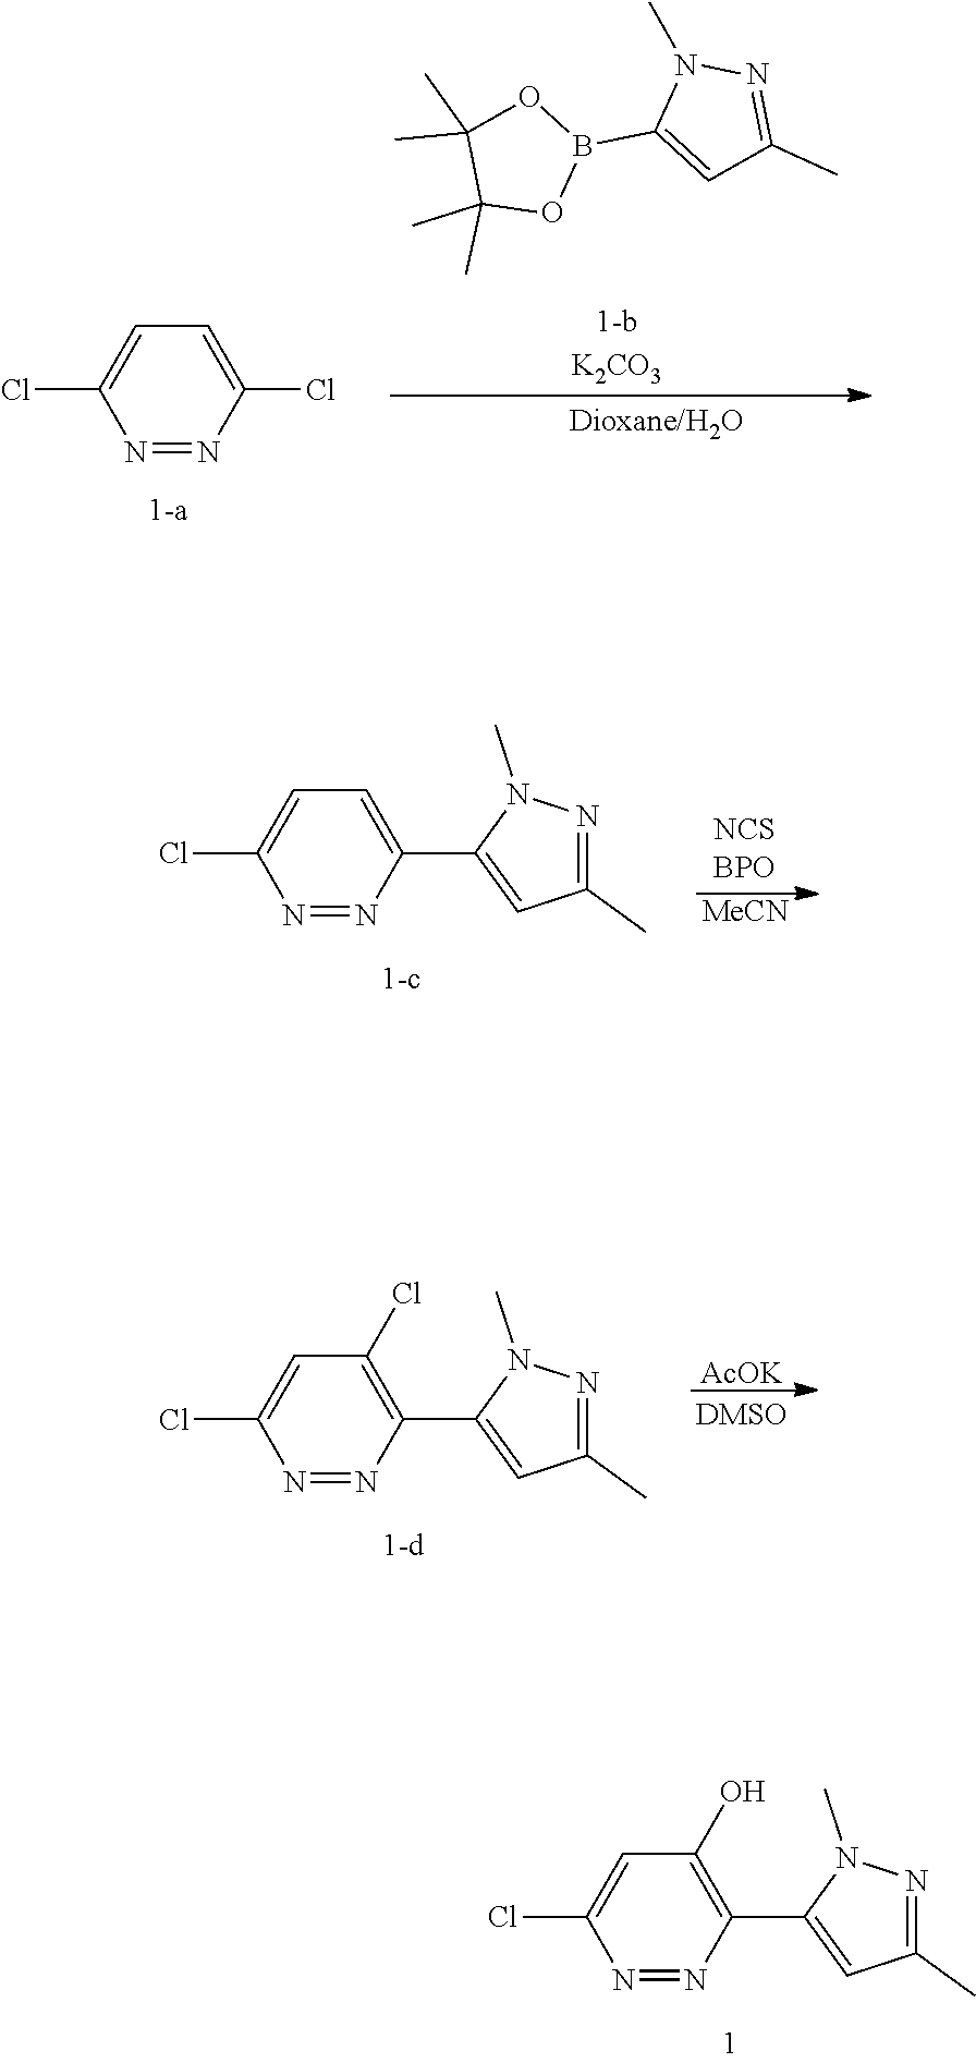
N1=NC(C2=CC(C)=NN2C)=C(O)C=C1Cl.N1=NC(Cl)=CC=C1Cl.O1C(C)(C)C(C)(C)OB1C1=CC(C)=NN1C.N1=NC(C2=CC(C)=NN2C)=CC=C1Cl.[MeCN].N1=NC(Cl)=CC(Cl)=C1C1=CC(C)=NN1C.[AcOK]
